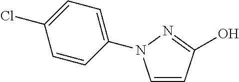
C1=CC(O)=NN1C1=CC=C(Cl)C=C1
